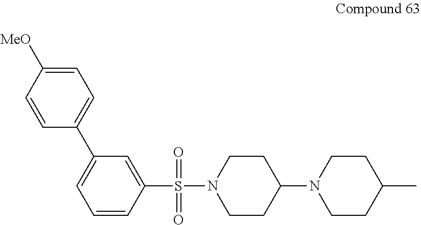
C1=C(C2=CC=C([MeO])C=C2)C=C(S(=O)(N2CCC(N3CCC(C)CC3)CC2)=O)C=C1
